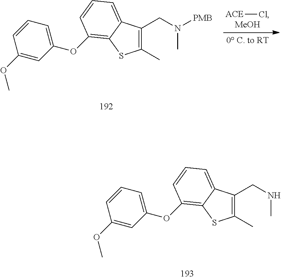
C1(C)=C(CN([PMB])C)C2=CC=CC(OC3=CC=CC(OC)=C3)=C2S1.[ACE]Cl.[MeOH].C1(C)=C(CNC)C2=CC=CC(OC3=CC=CC(OC)=C3)=C2S1
